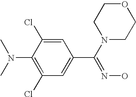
C1=C(Cl)C(N(C)C)=C(Cl)C=C1C(=NO)N1CCOCC1
